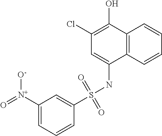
C1(Cl)=C(O)C2=C(C(NS(C3=CC([N+](=O)[O-])=CC=C3)(=O)=O)=C1)C=CC=C2
